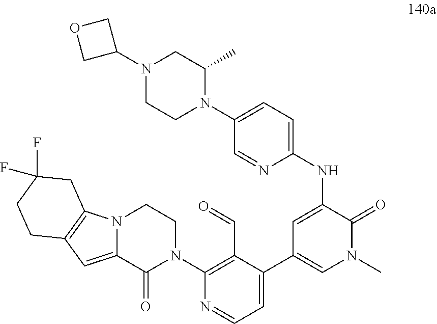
N(C1=CC(C2=CC=NC(N3CCN4C(=CC5=C4CC(F)(F)CC5)C3=O)=C2C=O)=CN(C)C1=O)C1=CC=C(N2C(C)CN(C3COC3)CC2)C=N1
